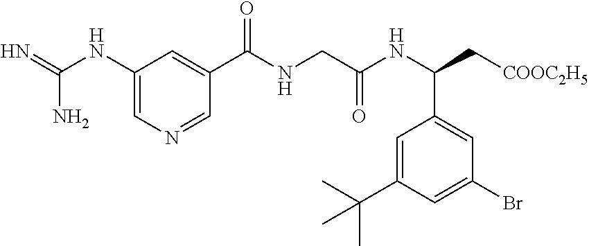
C1=C(C(C)(C)C)C=C(Br)C=C1C(NC(CNC(C1=CC(NC(=N)N)=CN=C1)=O)=O)C[COOC2H5]
